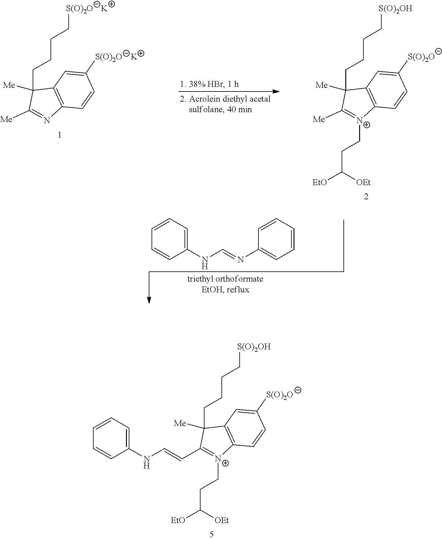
C1([S(O)2O])=CC2=C(C=C1)[N+](CCC([EtO])[OEt])=C(C=CNC1=CC=CC=C1)C2(CCCC[S(O)2OH])[Me].C1([S(O)2O])=CC2=C(C=C1)N=C([Me])C2(CCCC[S(O)2O])[Me].[K].[K].C1([S(O)2O])=CC2=C(C=C1)[N+](CCC([EtO])[OEt])=C([Me])C2(CCCC[S(O)2OH])[Me].C1=CC=CC(N=CNC2=CC=CC=C2)=C1
